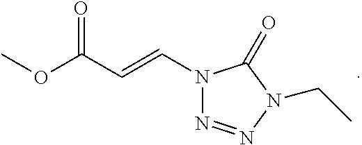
N1(C=CC(=O)OC)N=NN(CC)C1=O
